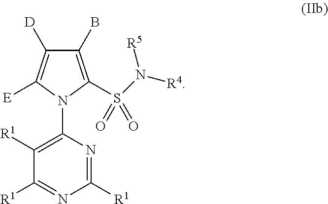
C1(B)=C(S(N([R5])[R4])(=O)=O)N(C2=C([R1])C([R1])=NC([R1])=N2)C([E])=C1[D]
